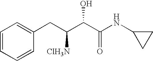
C1C(NC(C(C(CC2=CC=CC=C2)[ClH3N])O)=O)C1
